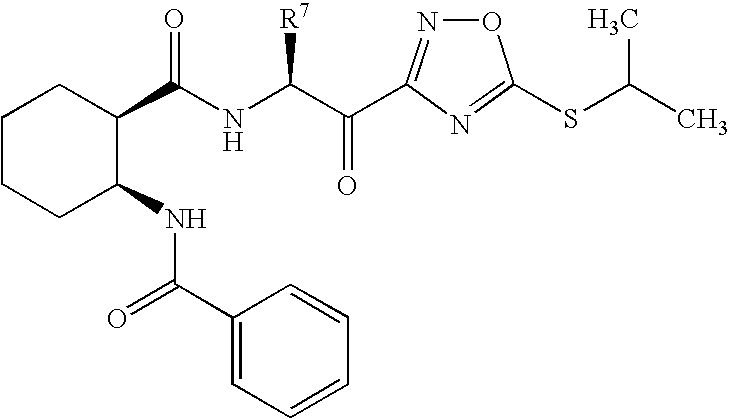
O1N=C(C(C(NC(C2CCCCC2NC(C2=CC=CC=C2)=O)=O)[R7])=O)N=C1SC(C)C
